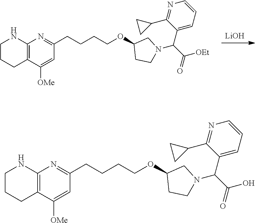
[LiOH].C12=C(CCCN1)C([OMe])=CC(CCCCOC1CCN(C(C([OEt])=O)C3=CC=CN=C3C3CC3)C1)=N2.C12=C(CCCN1)C([OMe])=CC(CCCCOC1CCN(C(C(O)=O)C3=CC=CN=C3C3CC3)C1)=N2
